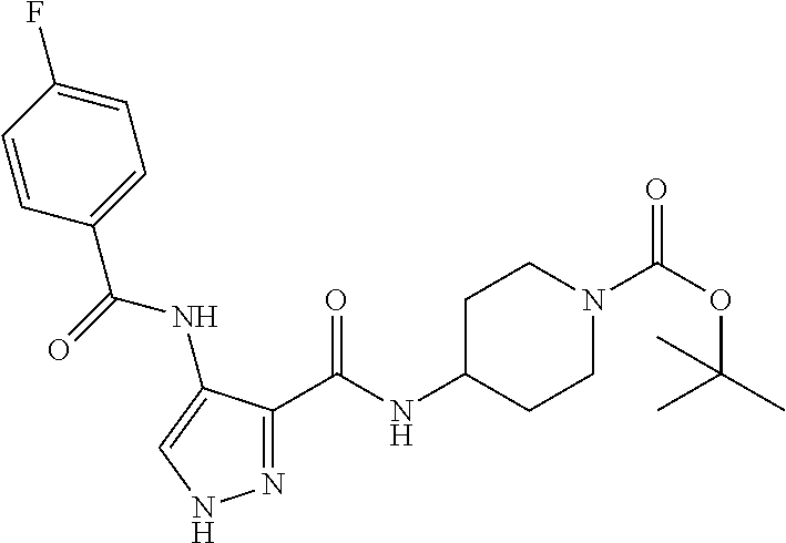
N1=C(C(NC2CCN(C(OC(C)(C)C)=O)CC2)=O)C(NC(C2=CC=C(F)C=C2)=O)=CN1
